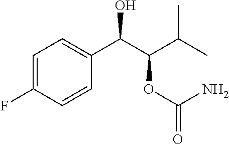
C1=C(F)C=CC(C(C(C(C)C)OC(=O)N)O)=C1
